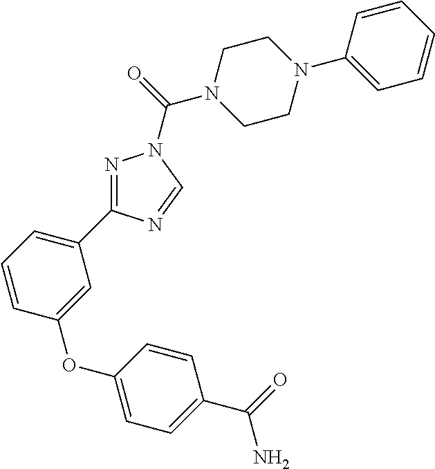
N1=C(C2=CC=CC(OC3=CC=C(C(=O)N)C=C3)=C2)N=CN1C(=O)N1CCN(C2=CC=CC=C2)CC1
